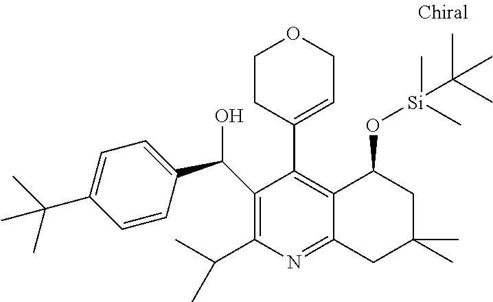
C1(C(O)C2=CC=C(C(C)(C)C)C=C2)=C(C(C)C)N=C2C(=C1C1=CCOCC1)C(O[Si](C(C)(C)C)(C)C)CC(C)(C)C2
